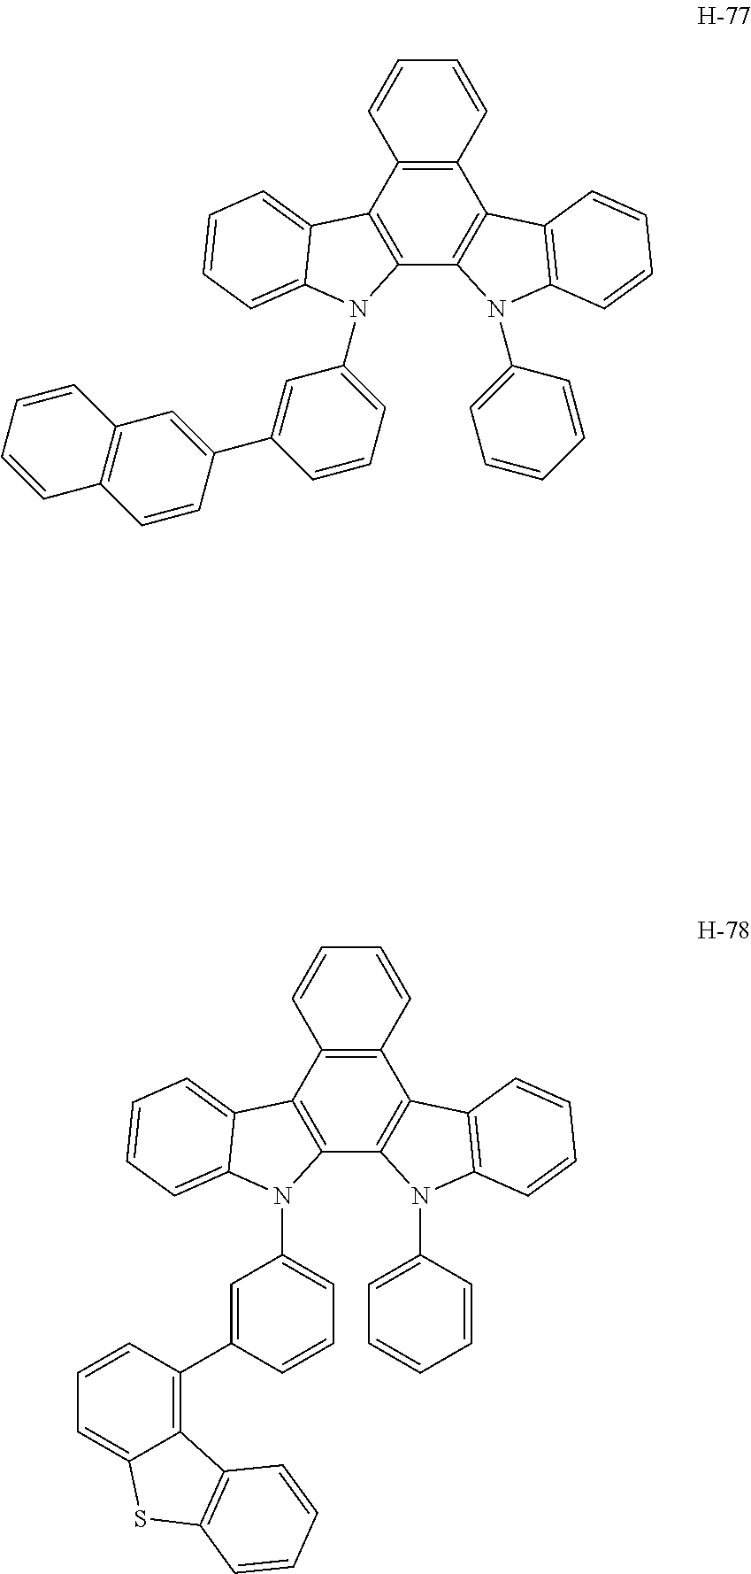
C12=C(C=CC=C1)C1=C(C3=C2C2=CC=CC=C2N3C2=CC=CC(C3=CC4=C(C=C3)C=CC=C4)=C2)N(C2=CC=CC=C2)C2=C1C=CC=C2.C12=C(C=CC=C1)C1=C(C3=C2C2=CC=CC=C2N3C2=CC=CC(C3=C4C(=CC=C3)SC3=C4C=CC=C3)=C2)N(C2=CC=CC=C2)C2=C1C=CC=C2
